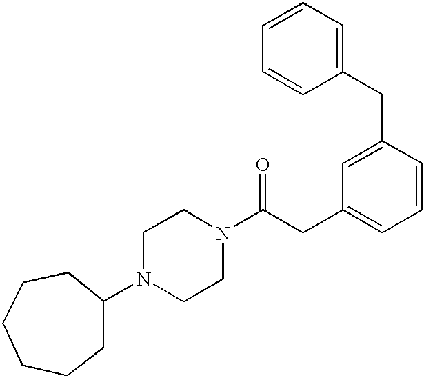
C1N(C2CCCCCC2)CCN(C(CC2=CC=CC(CC3=CC=CC=C3)=C2)=O)C1
